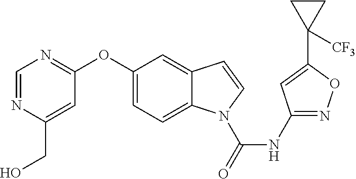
C1(NC(N2C3=CC=C(OC4=NC=NC(CO)=C4)C=C3C=C2)=O)=NOC(C2([CF3])CC2)=C1
